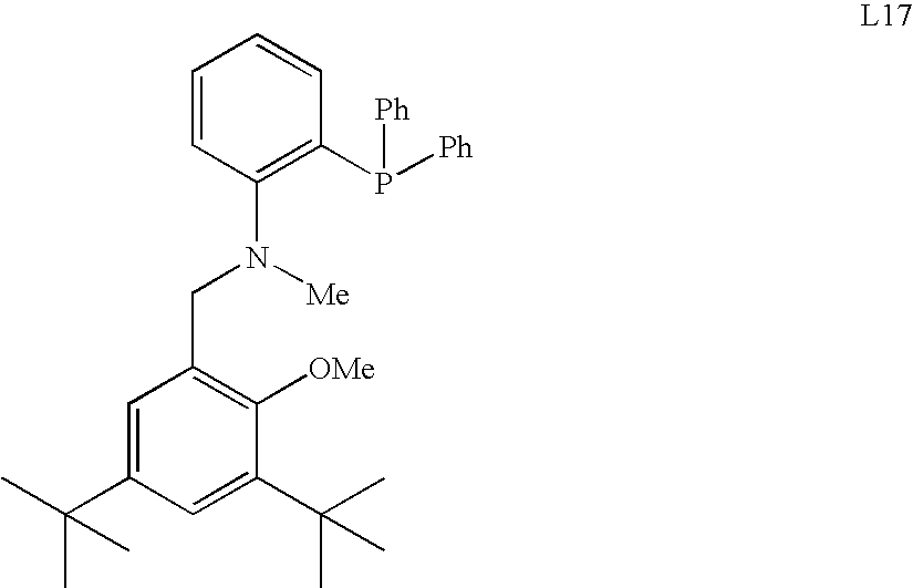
C1=CC(N([Me])CC2=C([OMe])C(C(C)(C)C)=CC(C(C)(C)C)=C2)=C(P([Ph])[Ph])C=C1
